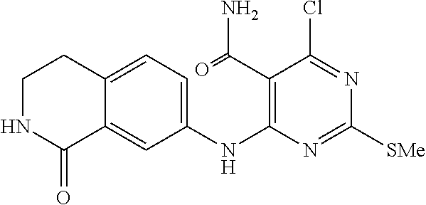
C12=CC=C(NC3=C(C(=O)N)C(Cl)=NC([SMe])=N3)C=C1C(=O)NCC2
